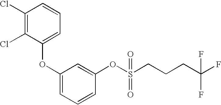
C1(Cl)=C(Cl)C(OC2=CC=CC(OS(=O)(=O)CCCC(F)(F)F)=C2)=CC=C1
